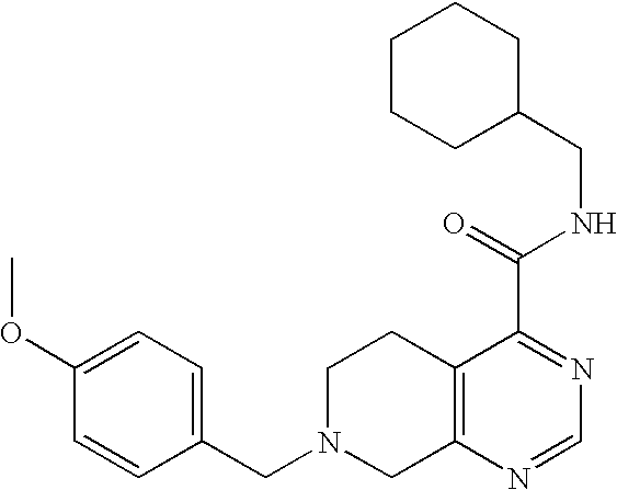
C1N(CC2=CC=C(OC)C=C2)CC2=C(C1)C(C(=O)NCC1CCCCC1)=NC=N2
